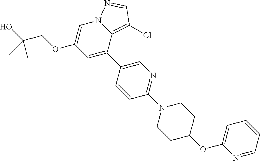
C1=CC(C2=CC(OCC(O)(C)C)=CN3C2=C(Cl)C=N3)=CN=C1N1CCC(OC2=CC=CC=N2)CC1
